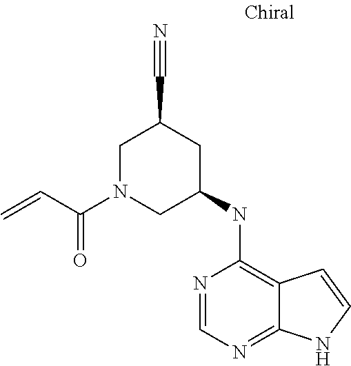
N1=CN=C2C(=C1NC1CC(C#N)CN(C(C=C)=O)C1)C=CN2
